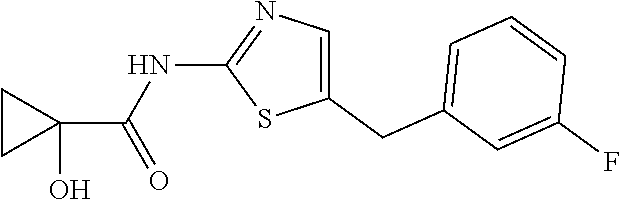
C1(CC2=CC=CC(F)=C2)=CN=C(NC(=O)C2(O)CC2)S1
